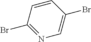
C1=CC(Br)=NC=C1Br
